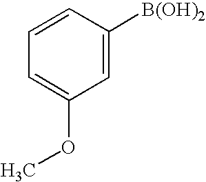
C1=C([B(OH)2])C=CC=C1OC
